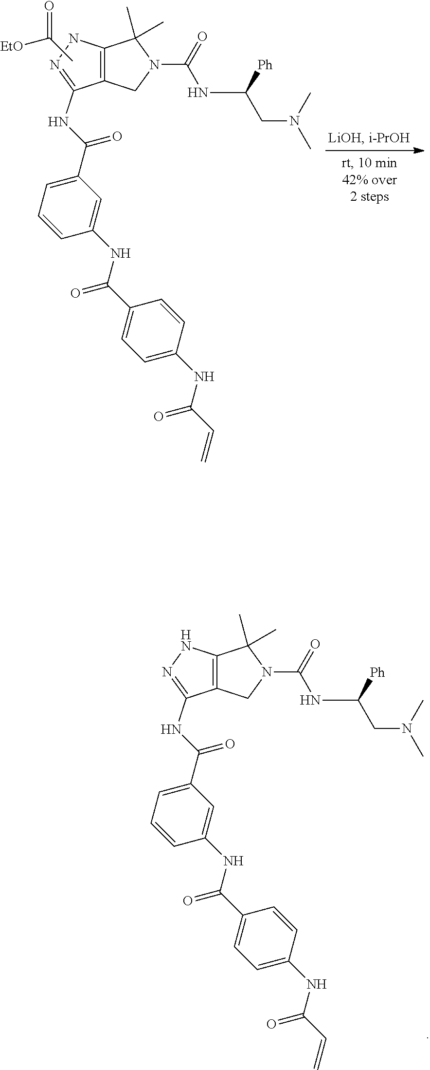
[EtO]C(=O)C.C12=C(NN=C1NC(C1=CC=CC(NC(=O)C3=CC=C(NC(=O)C=C)C=C3)=C1)=O)C(C)(C)N(C(=O)NC([Ph])CN(C)C)C2.C12=C(NN=C1NC(=O)C1=CC=CC(NC(=O)C3=CC=C(NC(=O)C=C)C=C3)=C1)C(C)(C)N(C(=O)NC([Ph])CN(C)C)C2
